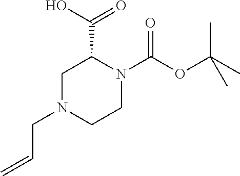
C1N(CC=C)CCN(C(OC(C)(C)C)=O)C1C(O)=O
